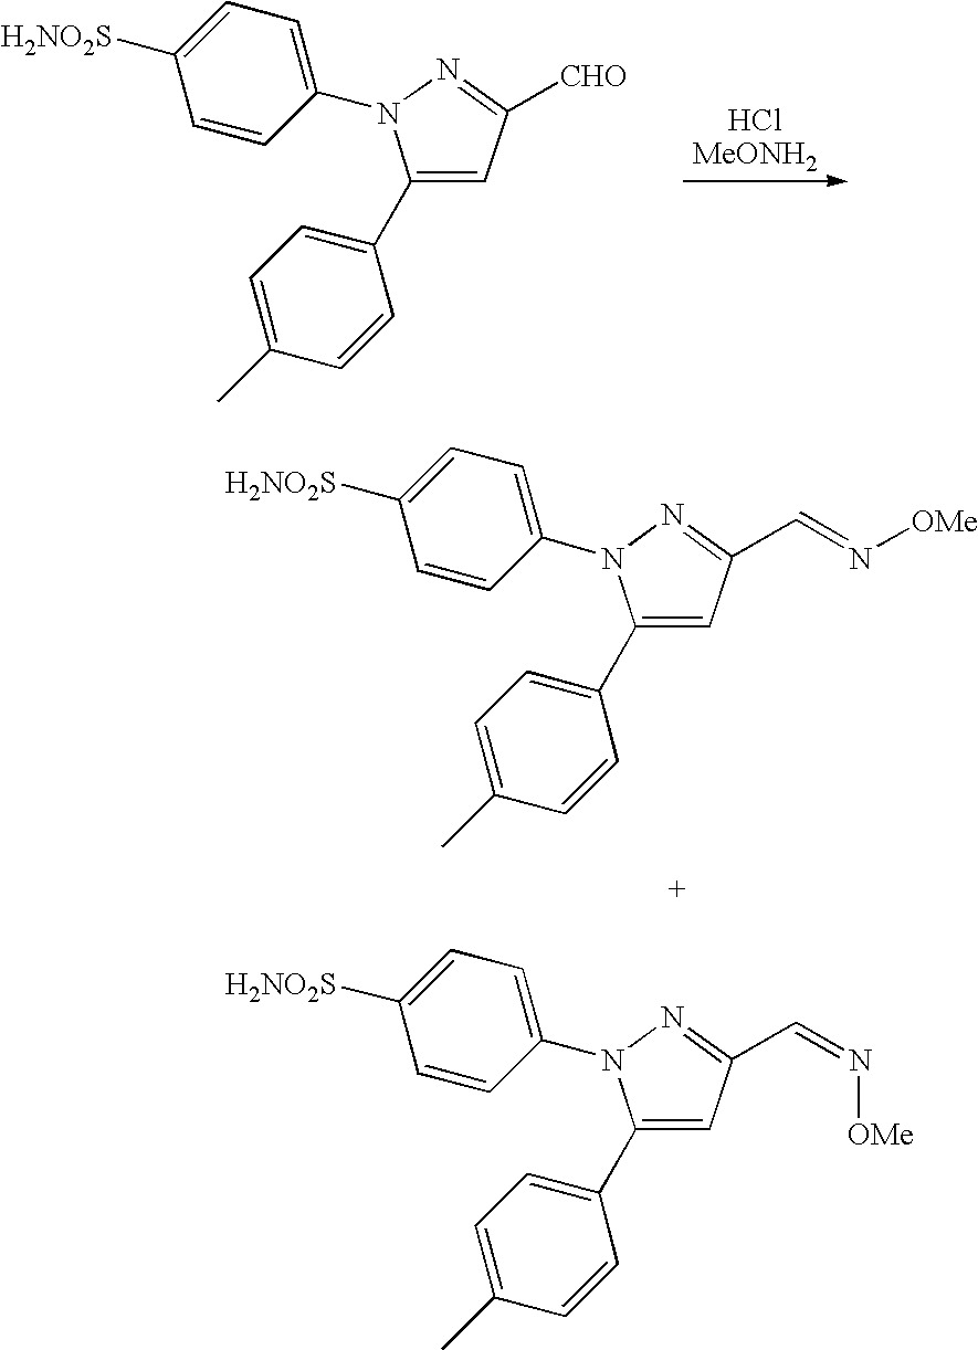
C1(C2=CC=C(C)C=C2)=CC([CHO])=NN1C1=CC=C([H2NO2S])C=C1.[HClMeONH2].C1(C2=CC=C(C)C=C2)=CC(C=N[OMe])=NN1C1=CC=C([H2NO2S])C=C1.C1(C2=CC=C(C)C=C2)=CC(C=N[OMe])=NN1C1=CC=C([H2NO2S])C=C1
